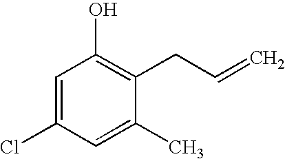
C1=C(Cl)C=C(C)C(CC=C)=C1O
